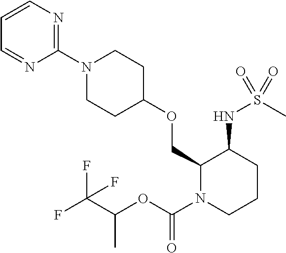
C1=CN=C(N2CCC(OCC3N(C(OC(C(F)(F)F)C)=O)CCCC3NS(C)(=O)=O)CC2)N=C1
